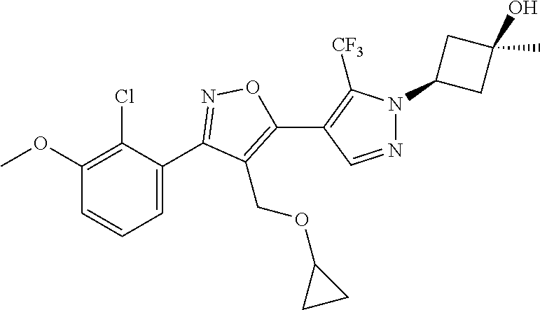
C1(OC)=C(Cl)C(C2=NOC(C3=C([CF3])N(C4CC(O)(C)C4)N=C3)=C2COC2CC2)=CC=C1
